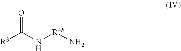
[R3]C(N[R4b]N)=O
